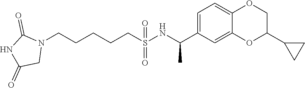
N1(CCCCCS(=O)(=O)NC(C2=CC=C3C(=C2)OC(C2CC2)CO3)C)C(=O)NC(=O)C1
